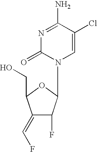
N1=C(N)C(Cl)=CN(C2C(F)C(=CF)C(CO)O2)C1=O
